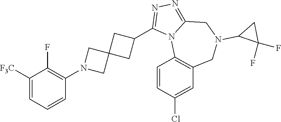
C1=C([F3C])C(F)=C(N2CC3(C2)CC(C2=NN=C4N2C2=C(CN(C5C(F)(F)C5)C4)C=C(Cl)C=C2)C3)C=C1
